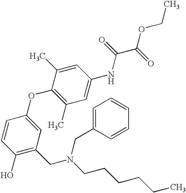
C1=CC(O)=C(CN(CCCCCC)CC2=CC=CC=C2)C=C1OC1=C(C)C=C(NC(C(OCC)=O)=O)C=C1C
